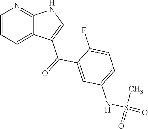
C1=CC=C2C(=N1)NC=C2C(C1=CC(NS(=O)(C)=O)=CC=C1F)=O
